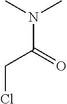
N(C(=O)CCl)(C)C
